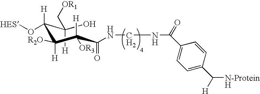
OC(C([H])(O[HES])C([H])([R2O])C(C(=O)NCNC(=O)C1=CC=C(C([H])[N-ProteinH])C=C1)([H])[OR3])([H])C[OR1]
